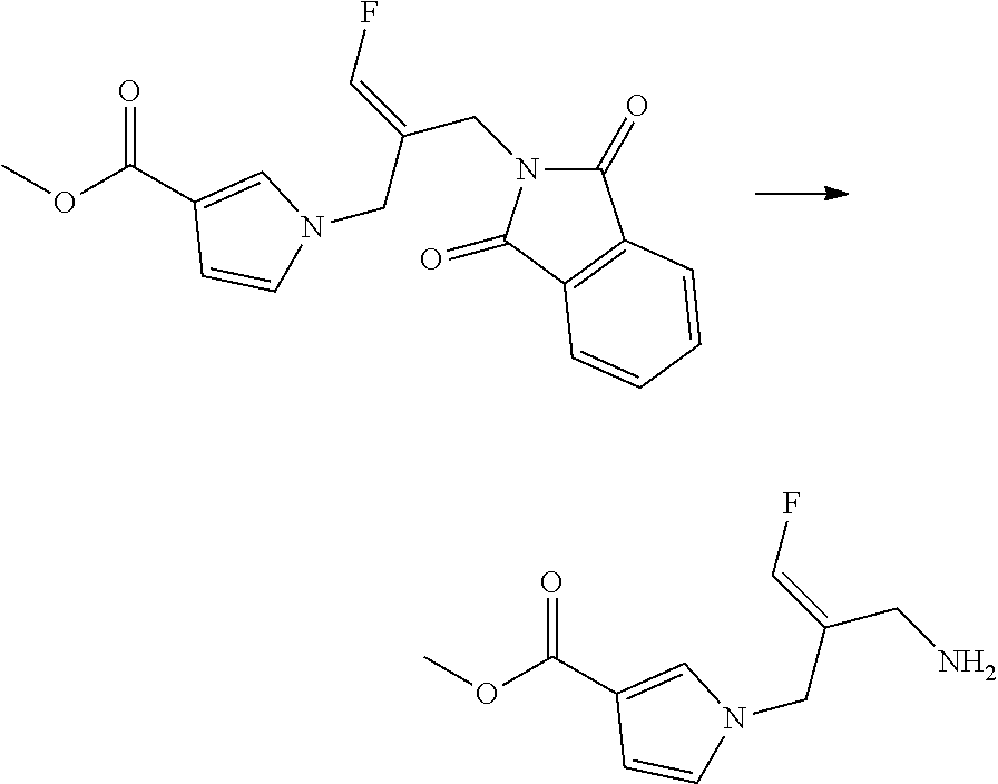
COC(C1=CN(CC(=CF)CN2C(=O)C3=C(C2=O)C=CC=C3)C=C1)=O.COC(C1=CN(CC(=CF)CN)C=C1)=O
